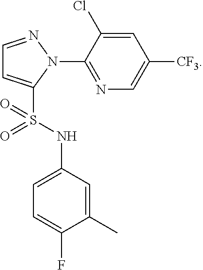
C1=NN(C2=NC=C([CF3])C=C2Cl)C(S(=O)(=O)NC2=CC=C(F)C(C)=C2)=C1
